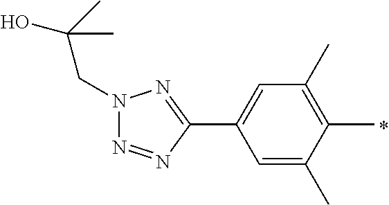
C1=C(C)C(C)=C(C)C=C1C1=NN(CC(C)(C)O)N=N1
